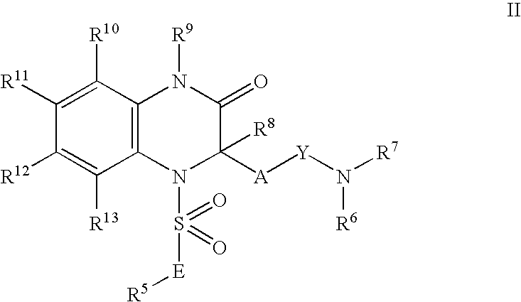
C12=C(C([R10])=C([R11])C([R12])=C1[R13])N([R9])C(=O)C([R8])([A][Y]N([R7])[R6])N2S([E][R5])(=O)=O
